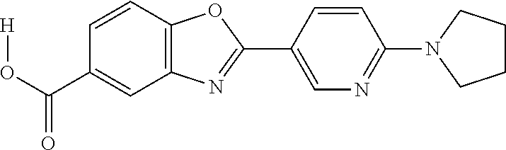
C1(C(O[H])=O)=CC2=C(C=C1)OC(C1=CN=C(N3CCCC3)C=C1)=N2
